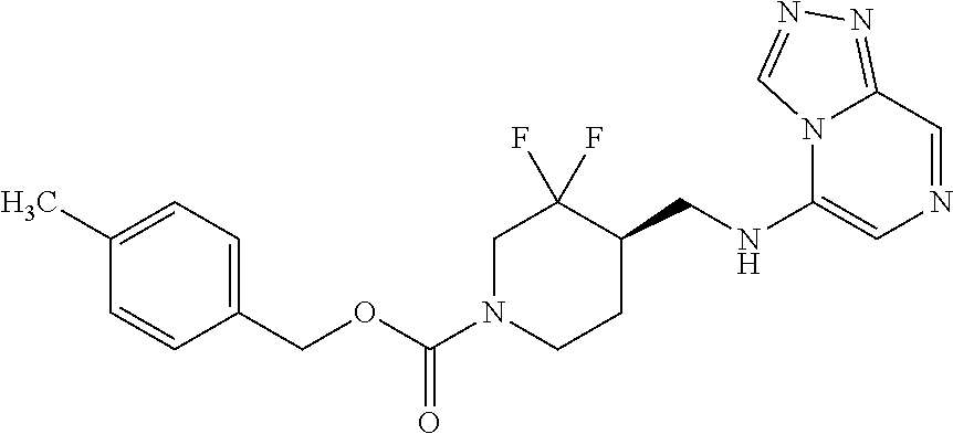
N12C(NCC3CCN(C(OCC4=CC=C(C)C=C4)=O)CC3(F)F)=CN=CC1=NN=C2
